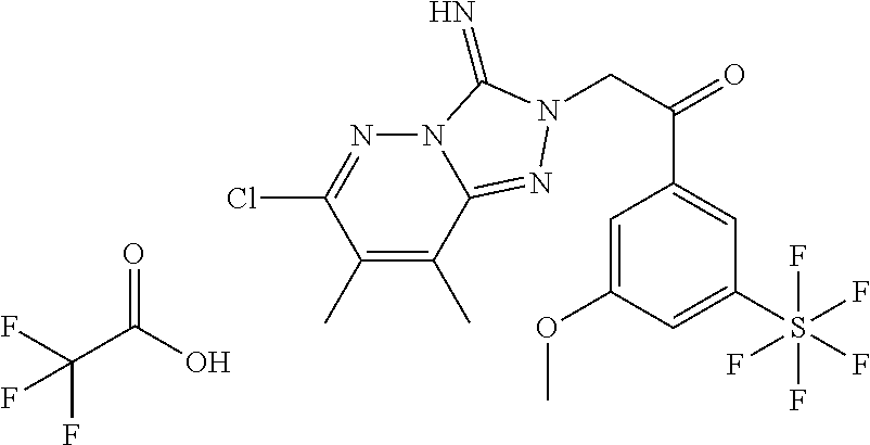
C1(C)=C(C)C2=NN(CC(=O)C3=CC(S(F)(F)(F)(F)F)=CC(OC)=C3)C(=N)N2N=C1Cl.C(C(O)=O)(F)(F)F
